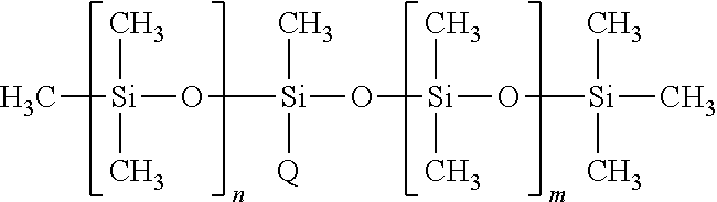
C[Si](O[Si](O[Si](O[Si](C)(C)C)(C)C)(C)[Q])(C)C
